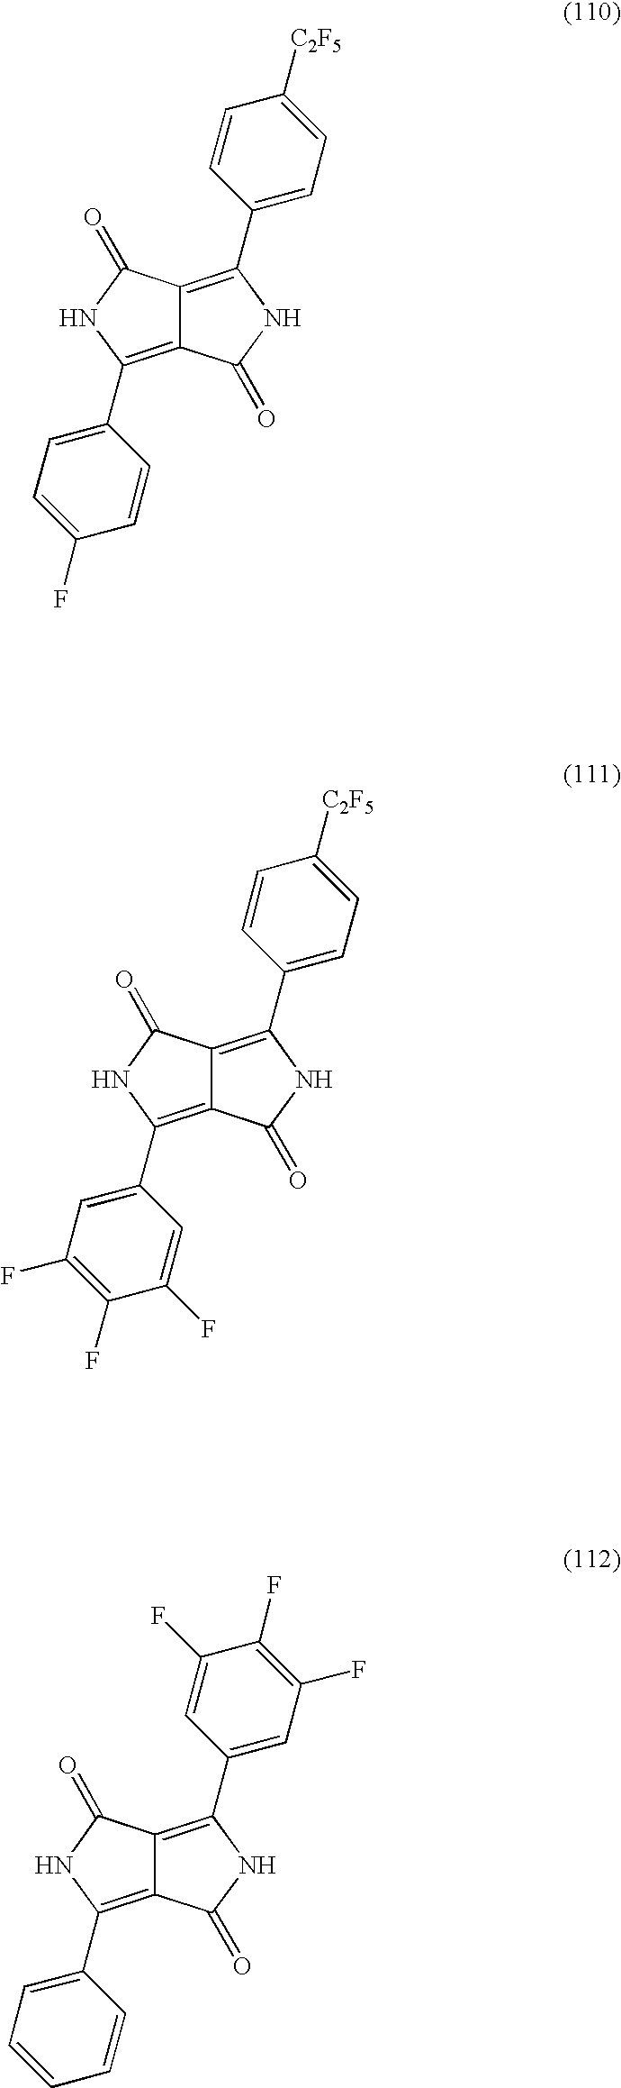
C12=C(C3=CC=C(F)C=C3)NC(=O)C1=C(C1=CC=C([C2F5])C=C1)NC2=O.C12=C(C3=CC(F)=C(F)C(F)=C3)NC(=O)C1=C(C1=CC=C([C2F5])C=C1)NC2=O.C12=C(C3=CC=CC=C3)NC(=O)C1=C(C1=CC(F)=C(F)C(F)=C1)NC2=O
